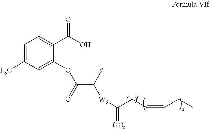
[W3](C(CC=CCC)=[(O)t])C(C(OC1=CC([F3C])=CC=C1C(O)=O)=O)[e]
